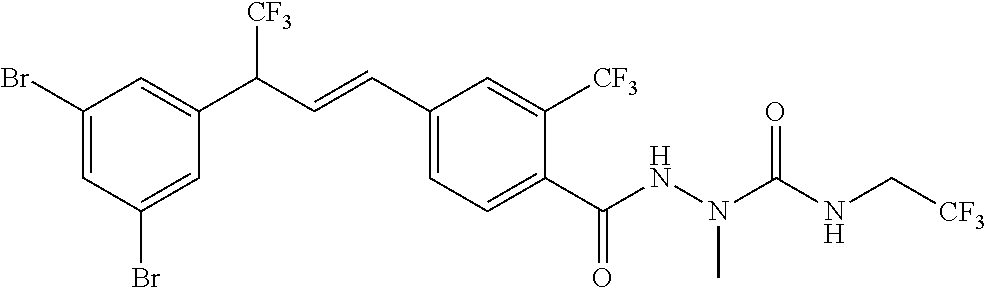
C1(Br)=CC(Br)=CC(C(C=CC2=CC=C(C(NN(C(NC[CF3])=O)C)=O)C([CF3])=C2)[CF3])=C1
